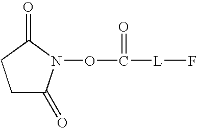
C1C(=O)N(OC([L]F)=O)C(=O)C1
